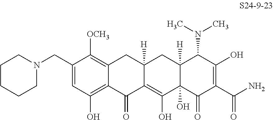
C1(CN2CCCCC2)=CC(O)=C2C(=C1[OCH3])CC1([H])C(=C(O)C3(O)C([H])(C1)C(N(C)C)C(O)=C(C(N)=O)C3=O)C2=O
